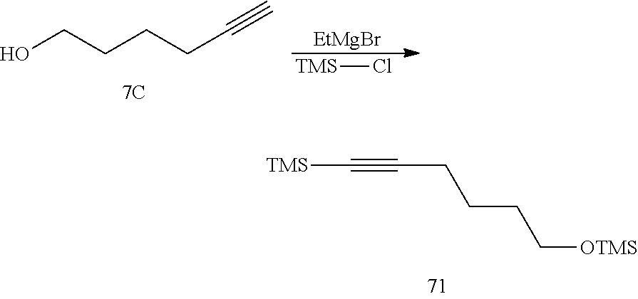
C([OTMS])CCCC#C[TMS].OCCCCC#C.[TMS]Cl.[EtMgBr]
